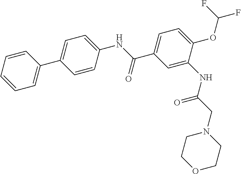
C1=CC=CC=C1C1=CC=C(NC(C2=CC=C(OC(F)F)C(NC(CN3CCOCC3)=O)=C2)=O)C=C1
